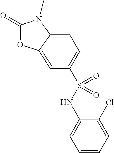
C1(=O)OC2=CC(S(NC3=CC=CC=C3Cl)(=O)=O)=CC=C2N1C
